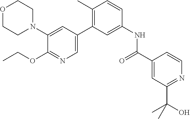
C1(N2CCOCC2)=CC(C2=C(C)C=CC(NC(C3=CC(C(O)(C)C)=NC=C3)=O)=C2)=CN=C1OCC
